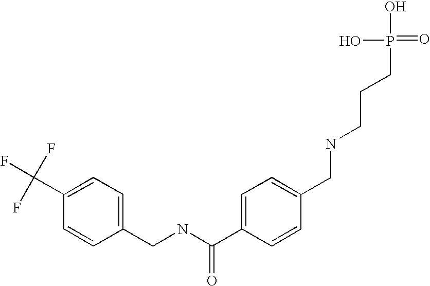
C(NC(C1=CC=C(CNCCCP(=O)(O)O)C=C1)=O)C1=CC=C(C(F)(F)F)C=C1
